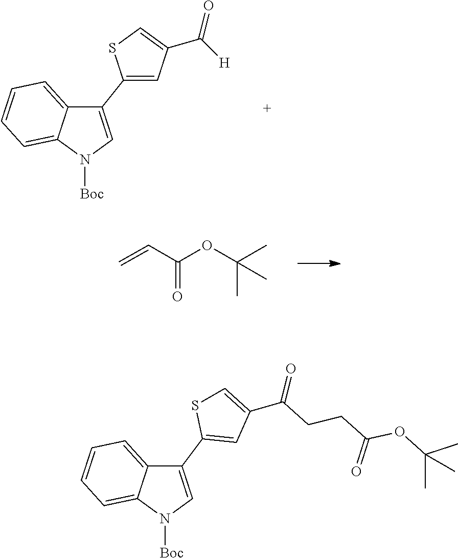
N1([Boc])C=C(C2=CC(C(=O)[H])=CS2)C2=CC=CC=C12.C(C=C)(=O)OC(C)(C)C.N1([Boc])C=C(C2=CC(C(=O)CCC(OC(C)(C)C)=O)=CS2)C2=CC=CC=C12
